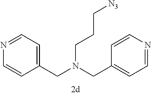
C1(CN(CC2=CC=NC=C2)CCC[N3])=CC=NC=C1
